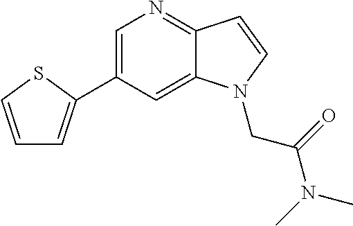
C1=C(C2=CC=CS2)C=C2C(=N1)C=CN2CC(N(C)C)=O
